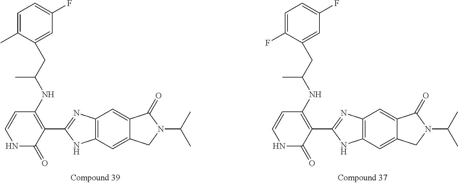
C12=C(C=C3C(=C1)C(=O)N(C(C)C)C3)NC(C1=C(NC(CC3=CC(F)=CC=C3F)C)C=CNC1=O)=N2.C12=C(C=C3C(=C1)C(=O)N(C(C)C)C3)NC(C1=C(NC(CC3=CC(F)=CC=C3C)C)C=CNC1=O)=N2
